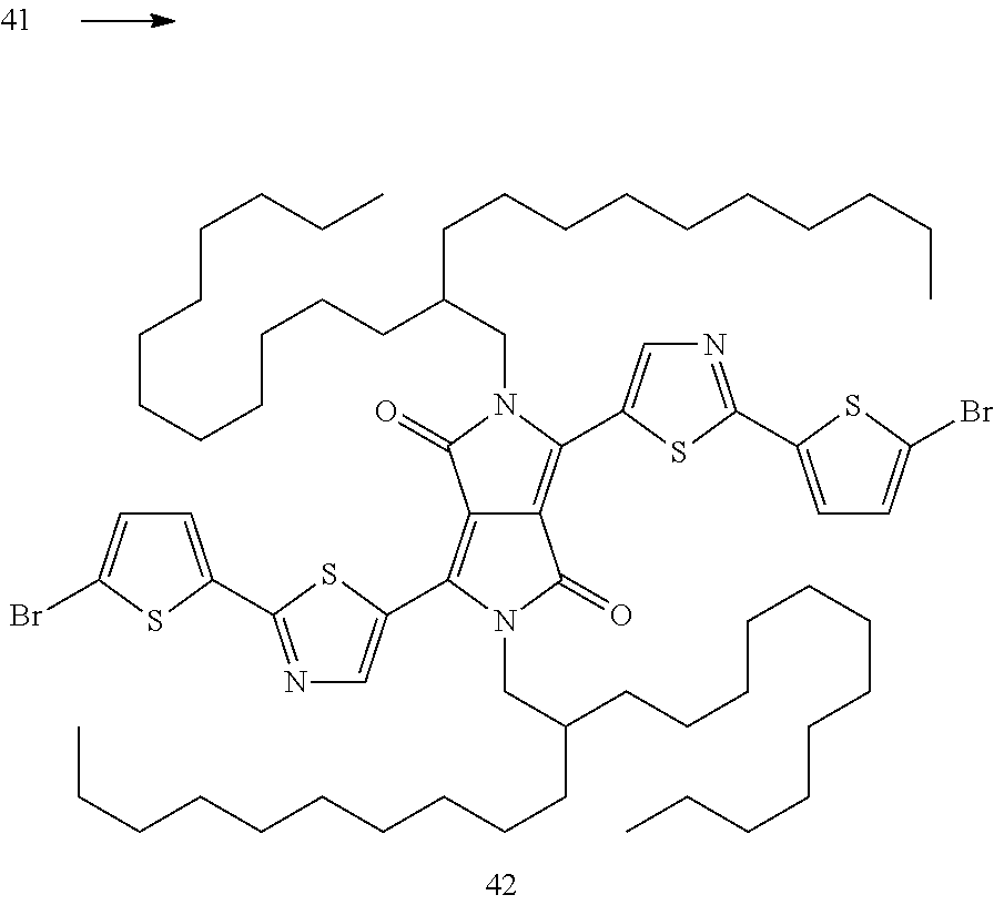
CCCCCCCCCCCCC(CN1C(=O)C2=C(C3=CN=C(C4=CC=C(Br)S4)S3)N(CC(CCCCCCCCCCCC)CCCCCCCCCC)C(=O)C2=C1C1=CN=C(C2=CC=C(Br)S2)S1)CCCCCCCCCC
